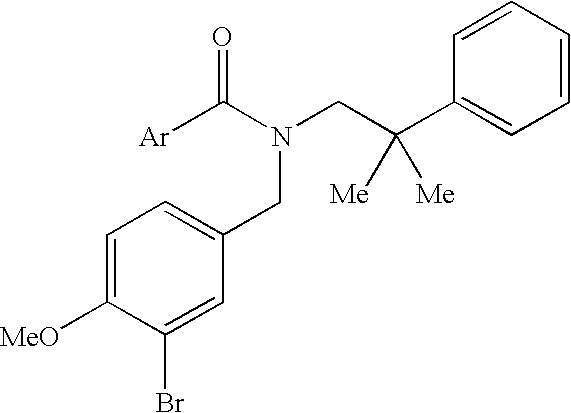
C1=C([MeO])C(Br)=CC(CN(C([Ar])=O)CC(C2=CC=CC=C2)([Me])[Me])=C1
